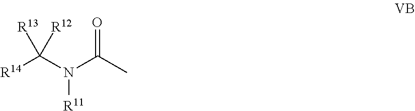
[R14]C(N(C(C)=O)[R11])([R12])[R13]
